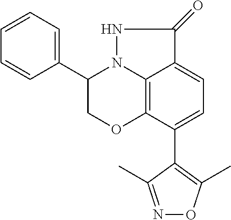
C12=C3C(C4=C(C)ON=C4C)=CC=C1C(=O)NN2C(C1=CC=CC=C1)CO3
